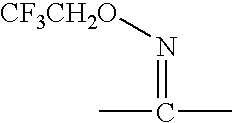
CC(C)=N[CF3CH2O]
